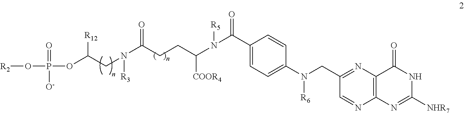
C(N([R3])C(CCC(N([R5])C(C1=CC=C(N(CC2=NC3=C(N=C2)N=C([NHR7])NC3=O)[R6])C=C1)=O)[COOR4])=O)C(OP(=O)(O[R2])[O-])[R12]
